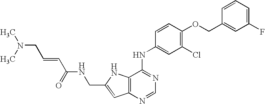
C12=C(NC(CNC(C=CCN(C)C)=O)=C1)C(NC1=CC(Cl)=C(OCC3=CC(F)=CC=C3)C=C1)=NC=N2
